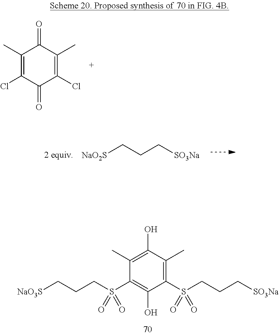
C1(C)=C(O)C(C)=C(S(CCC[SO3Na])(=O)=O)C(O)=C1S(CCC[NaO3S])(=O)=O.C1(C)=C(Cl)C(=O)C(Cl)=C(C)C1=O.[NaO2S]CCC[SO3Na]
